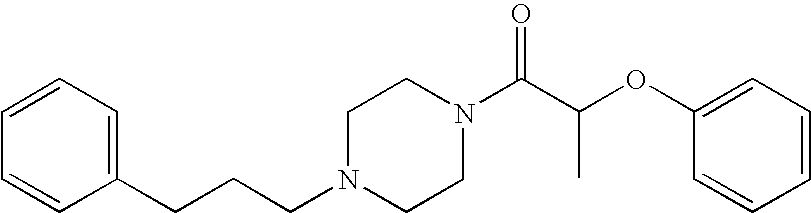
C(N1CCN(C(C(OC2=CC=CC=C2)C)=O)CC1)CCC1=CC=CC=C1
